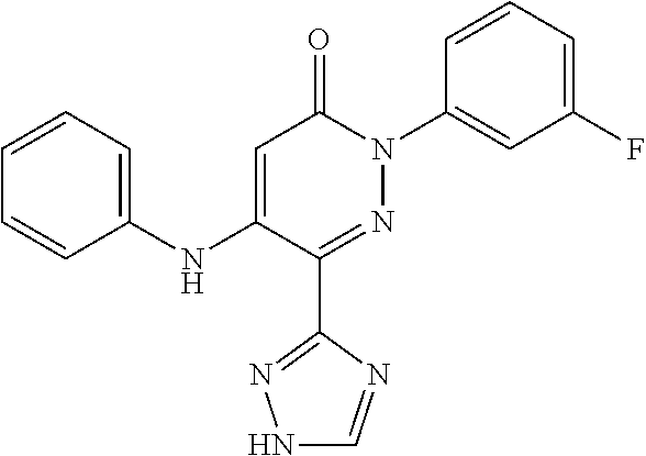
C1(C2=NN(C3=CC(F)=CC=C3)C(=O)C=C2NC2=CC=CC=C2)=NNC=N1
